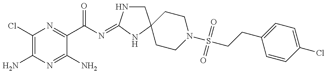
C1(Cl)=C(N)N=C(N)C(C(N=C2NCC3(N2)CCN(S(=O)(=O)CCC2=CC=C(Cl)C=C2)CC3)=O)=N1
